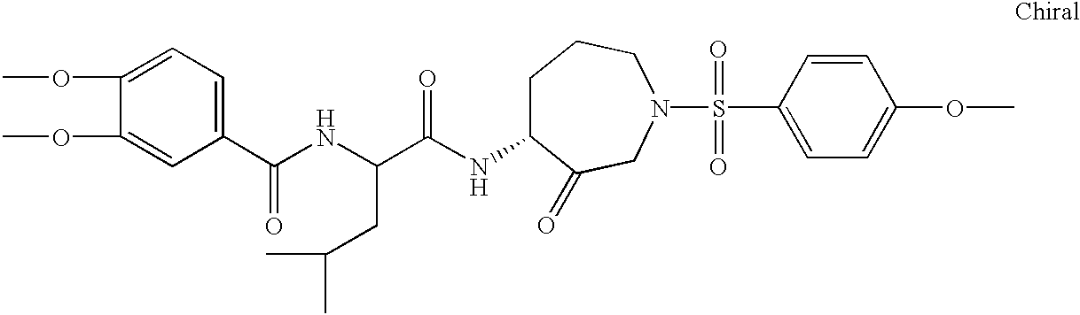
COC1=CC=C(C(NC(C(NC2CCCN(S(C3=CC=C(OC)C=C3)(=O)=O)CC2=O)=O)CC(C)C)=O)C=C1OC
